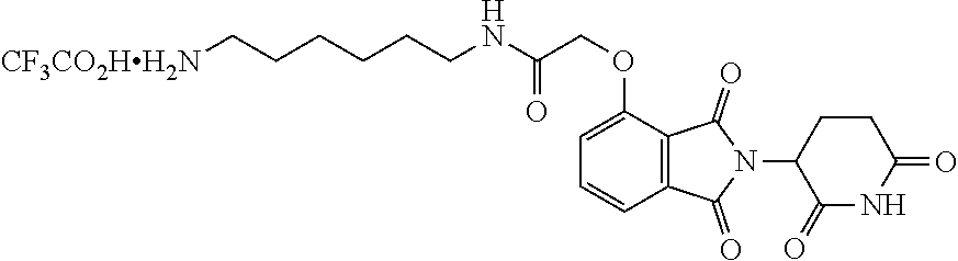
[CF3CO2HH2N]CCCCCCNC(COC1=CC=CC2=C1C(=O)N(C1CCC(=O)NC1=O)C2=O)=O
